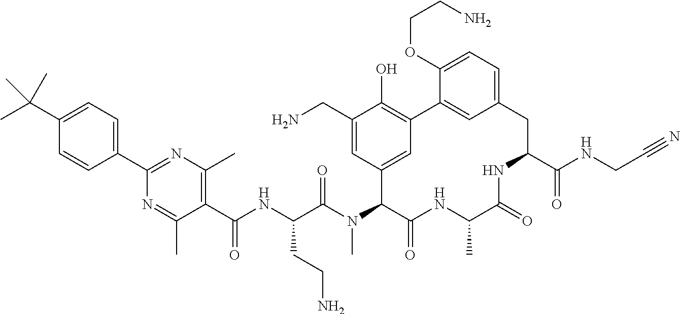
C1(C(C)(C)C)=CC=C(C2=NC(C)=C(C(NC(C(N(C3C(=O)NC(C)C(=O)NC(C(NCC#N)=O)CC4=CC=C(OCCN)C(=C4)C4=C(O)C(CN)=CC3=C4)C)=O)CCN)=O)C(C)=N2)C=C1
